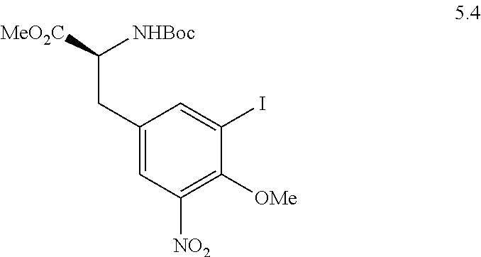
C1(CC([MeO2C])[NHBoc])=CC([NO2])=C([OMe])C(I)=C1
